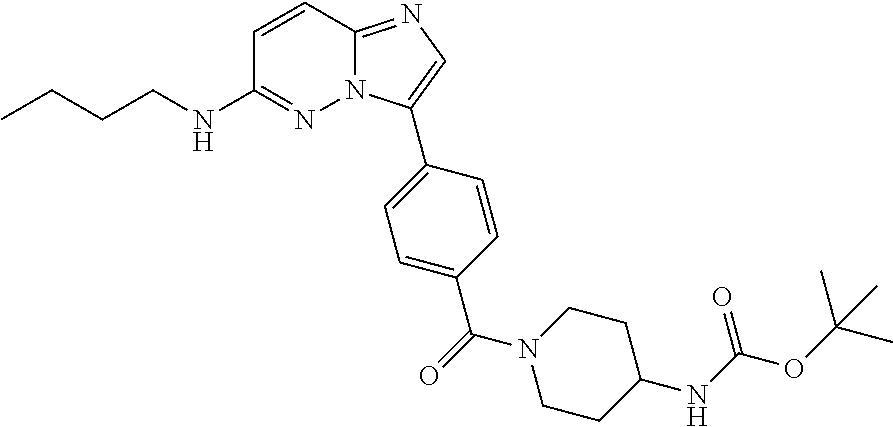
CCCCNC1=NN2C(=NC=C2C2=CC=C(C(=O)N3CCC(NC(OC(C)(C)C)=O)CC3)C=C2)C=C1
